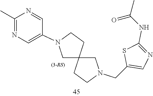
C12(CN(CC3=CN=C(NC(=O)C)S3)CC1)CCN(C1=CN=C(C)N=C1)C2
